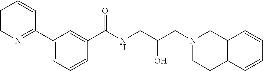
C1=CN=C(C2=CC=CC(C(NCC(CN3CCC4=C(C3)C=CC=C4)O)=O)=C2)C=C1
